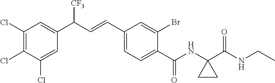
C1(Cl)=C(Cl)C(Cl)=CC(C(C=CC2=CC=C(C(NC3(C(NCC)=O)CC3)=O)C(Br)=C2)[CF3])=C1
